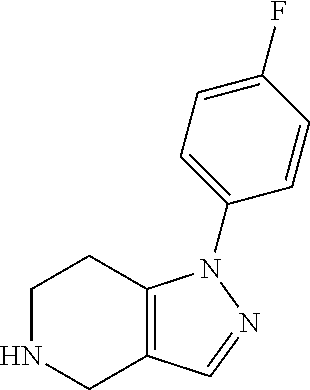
C1NCC2=C(C1)N(C1=CC=C(F)C=C1)N=C2
